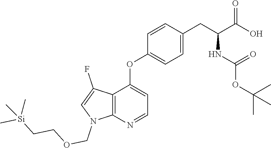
C1=CC(CC(C(O)=O)NC(OC(C)(C)C)=O)=CC=C1OC1=CC=NC2=C1C(F)=CN2COCC[Si](C)(C)C
